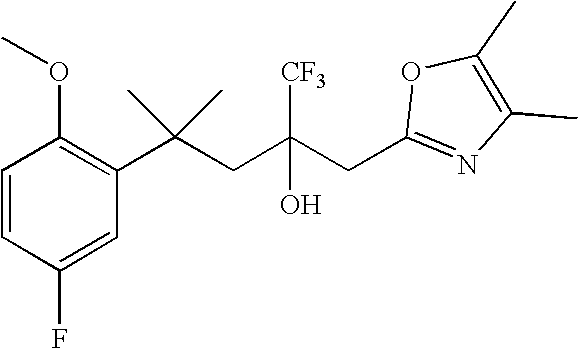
C1(F)=CC(C(CC(CC2=NC(C)=C(C)O2)(O)[CF3])(C)C)=C(OC)C=C1
